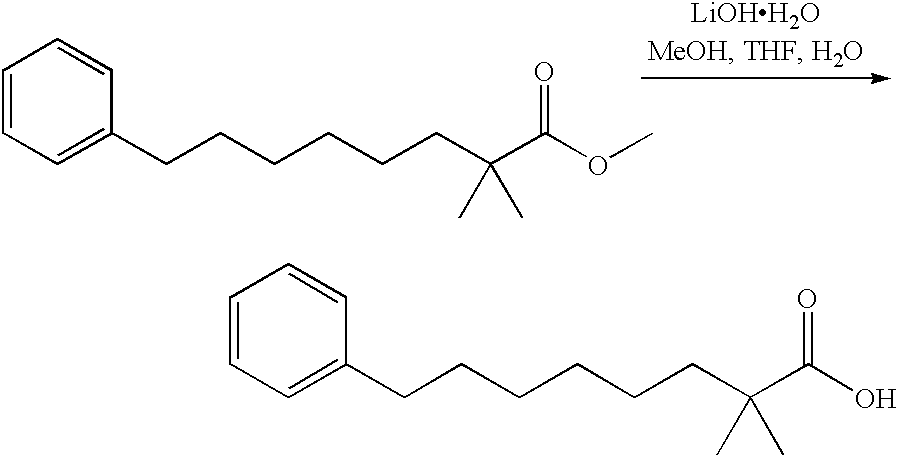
C1=CC=C(CCCCCCC(C(O)=O)(C)C)C=C1.C1=CC=C(CCCCCCC(C(OC)=O)(C)C)C=C1
